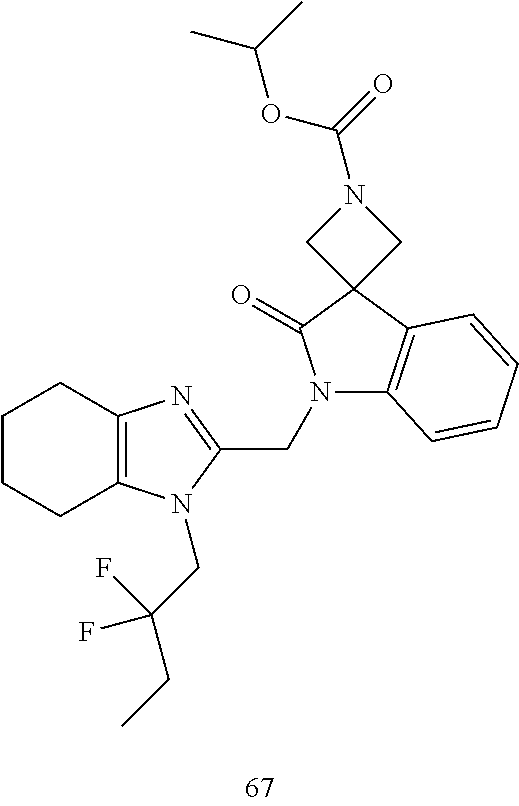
C1CCC2=C(C1)N=C(CN1C3=C(C4(C1=O)CN(C(=O)OC(C)C)C4)C=CC=C3)N2CC(CC)(F)F
